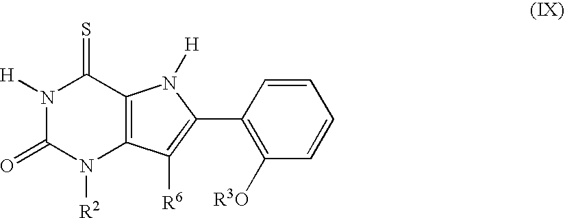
N1([H])C(=O)N([R2])C2=C(C1=S)N([H])C(C1=C([R3O])C=CC=C1)=C2[R6]
